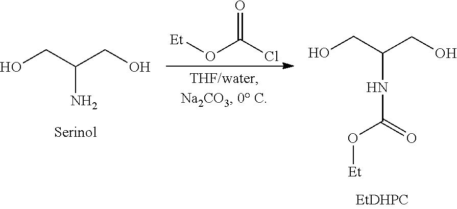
OCC(CO)N.[Et]OC(Cl)=O.OCC(CO)NC(=O)O[Et]
